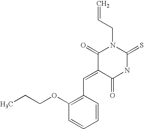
O=C1C(=CC2=C(OCCC)C=CC=C2)C(=O)N(CC=C)C(=S)N1
